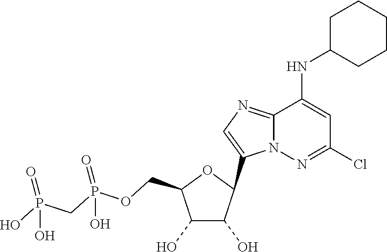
N(C1=CC(Cl)=NN2C1=NC=C2C1C(O)C(O)C(COP(CP(O)(O)=O)(O)=O)O1)C1CCCCC1
